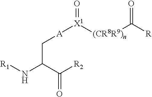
N(C(C([R2])=O)C[A][X1](=O)[(CR8R9)n]C([R])=O)[R1]
